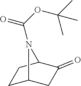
C1C2CC(=O)C(C1)N2C(=O)OC(C)(C)C
